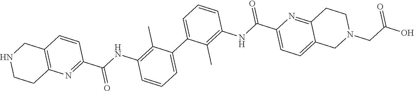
C1=CC=C(C2=CC=CC(NC(C3=CC=C4C(=N3)CCN(CC(O)=O)C4)=O)=C2C)C(C)=C1NC(C1=NC2=C(C=C1)CNCC2)=O
